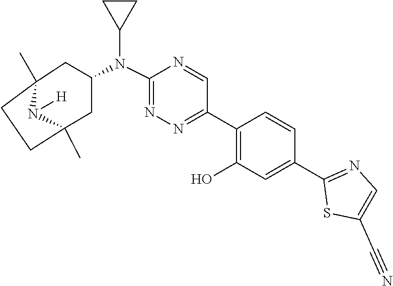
N(C1CC2(C)CCC(C)(N2[H])C1)(C1CC1)C1=NN=C(C2=C(O)C=C(C3=NC=C(C#N)S3)C=C2)C=N1
